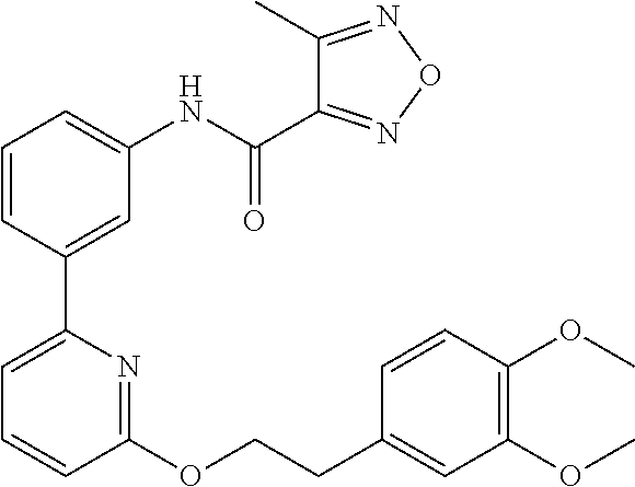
C1=CC(C2=CC=CC(OCCC3=CC(OC)=C(OC)C=C3)=N2)=CC(NC(C2=NON=C2C)=O)=C1
